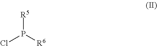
ClP([R6])[R5]
